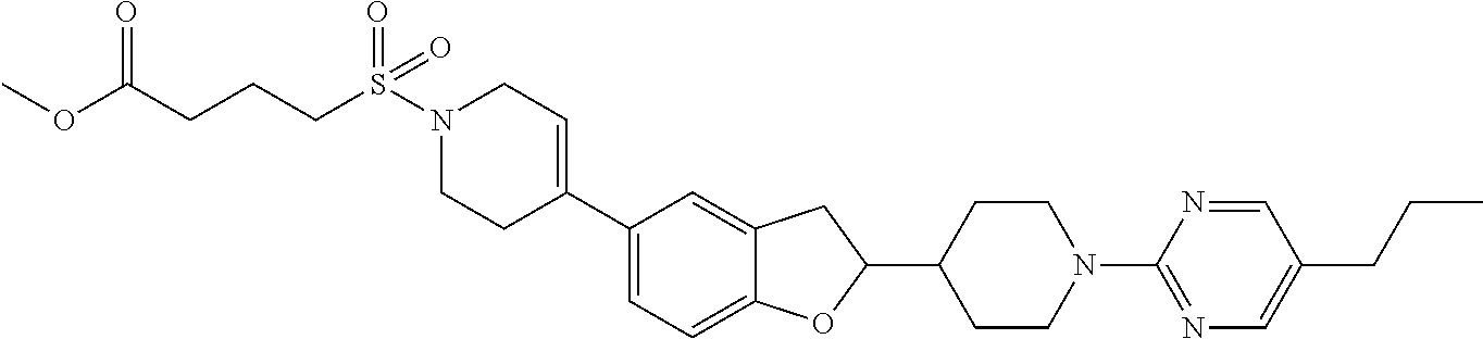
N1(S(CCCC(OC)=O)(=O)=O)CCC(C2=CC=C3C(=C2)CC(C2CCN(C4=NC=C(CCC)C=N4)CC2)O3)=CC1
